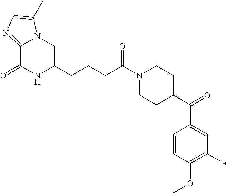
C12=NC=C(C)N1C=C(CCCC(N1CCC(C(C3=CC(F)=C(OC)C=C3)=O)CC1)=O)NC2=O
